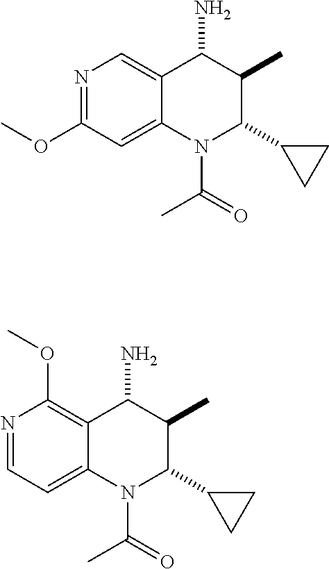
N1=C(OC)C=C2C(=C1)C(N)C(C)C(C1CC1)N2C(=O)C.N1=CC=C2C(=C1OC)C(N)C(C)C(C1CC1)N2C(=O)C
